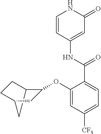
C1=CC(NC(C2=CC=C([CF3])C=C2OC2C3CCC(C3)C2)=O)=CC(=O)N1
